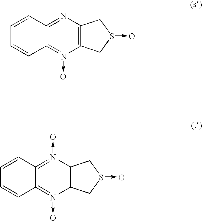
C12=C(N=C3C(=N1->O)C=CC=C3)CS(->O)C2.C12=C(N(->O)=C3C(=N1->O)C=CC=C3)CS(->O)C2
